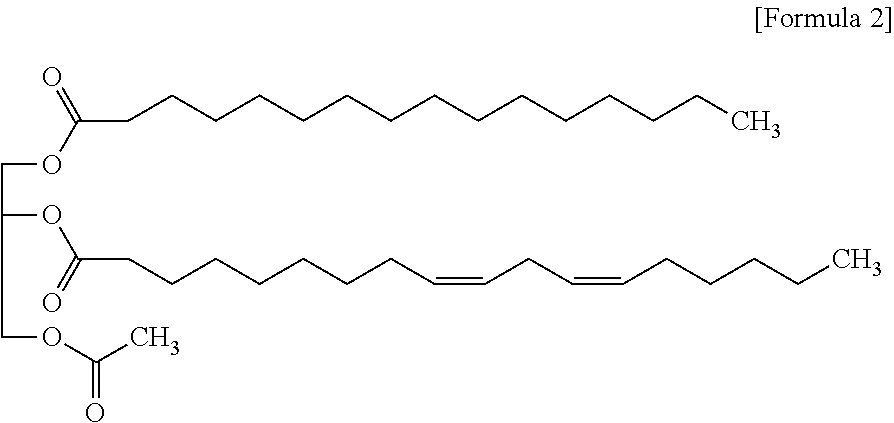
O=C(OCC(OC(=O)CCCCCCCC=CCC=CCCCCC)COC(C)=O)CCCCCCCCCCCCCCC
